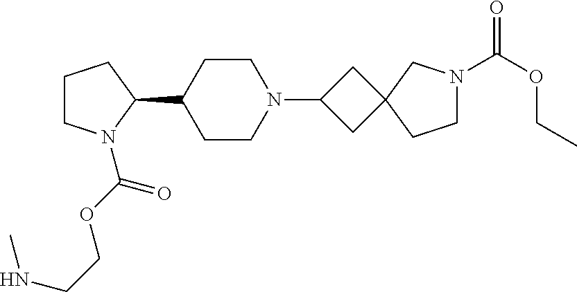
C1CN(C(=O)OCCNC)C(C2CCN(C3CC4(C3)CCN(C(OCC)=O)C4)CC2)C1
